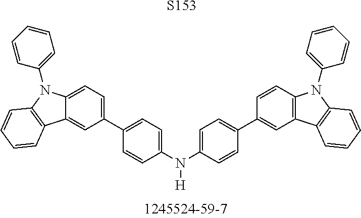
[S153].C1(N(C2=CC=C(C3=CC4=C(C=C3)N(C3=CC=CC=C3)C3=C4C=CC=C3)C=C2)[H])=CC=C(C2=CC=C3C(=C2)C2=C(N3C3=CC=CC=C3)C=CC=C2)C=C1
